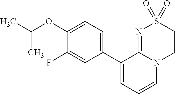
C1(C2=CC=C(OC(C)C)C(F)=C2)=CC=CN2C1=NS(=O)(=O)CC2
